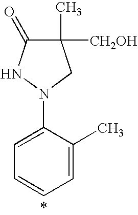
C1([CH2OH])(C)C(=O)NN(C2=CC=CC=C2C)C1
